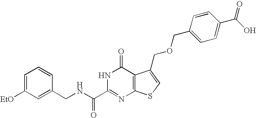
C1(CNC(C2=NC3=C(C(=O)N2)C(COCC2=CC=C(C(O)=O)C=C2)=CS3)=O)=CC([EtO])=CC=C1
